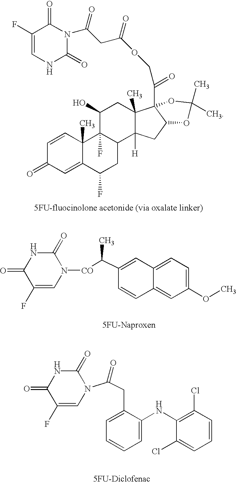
C1(F)=CN([CO]C(C)C2=CC3=CC=C(OC)C=C3C=C2)C(=O)NC1=O.C1(F)=CN(C(=O)CC2=CC=CC=C2NC2=C(Cl)C=CC=C2Cl)C(=O)NC1=O.C1(F)=CNC(=O)N(C(CC(OCC(=O)C23C4(C)C([H])(CC2OC(C)(C)O3)C2C(F)(C(O)C4)C3(C)C(=CC(=O)C=C3)C(F)C2)=O)=O)C1=O
